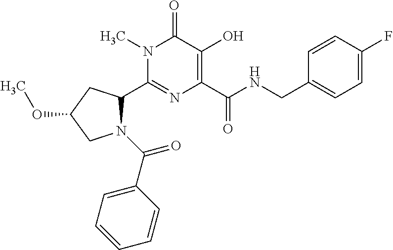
C1(C2N(C(=O)C3=CC=CC=C3)CC(OC)C2)=NC(C(NCC2=CC=C(F)C=C2)=O)=C(O)C(=O)N1C
